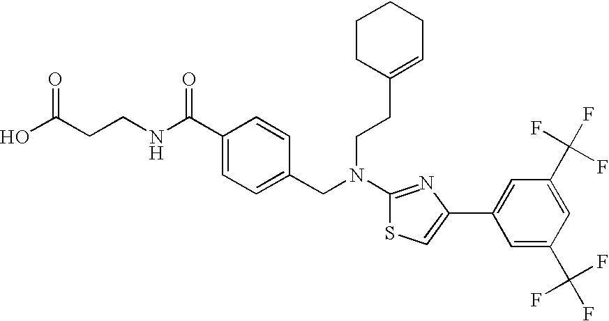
N(C1=NC(C2=CC(C(F)(F)F)=CC(C(F)(F)F)=C2)=CS1)(CC1=CC=C(C(NCCC(O)=O)=O)C=C1)CCC1=CCCCC1
